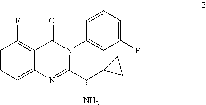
C1=CC=C2C(=C1F)C(=O)N(C1=CC(F)=CC=C1)C(C(C1CC1)N)=N2
